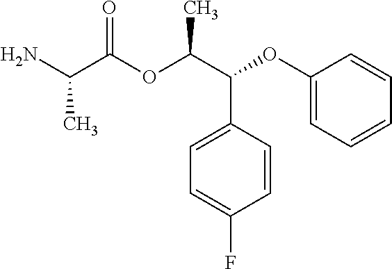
CC(C(=O)OC(C(C1=CC=C(F)C=C1)OC1=CC=CC=C1)C)N
